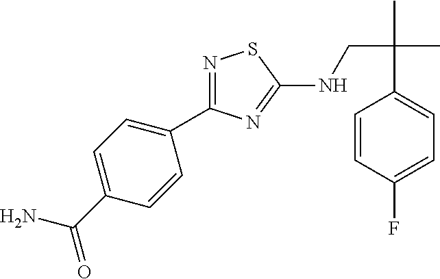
N1=C(C2=CC=C(C(N)=O)C=C2)N=C(NCC(C)(C)C2=CC=C(F)C=C2)S1
